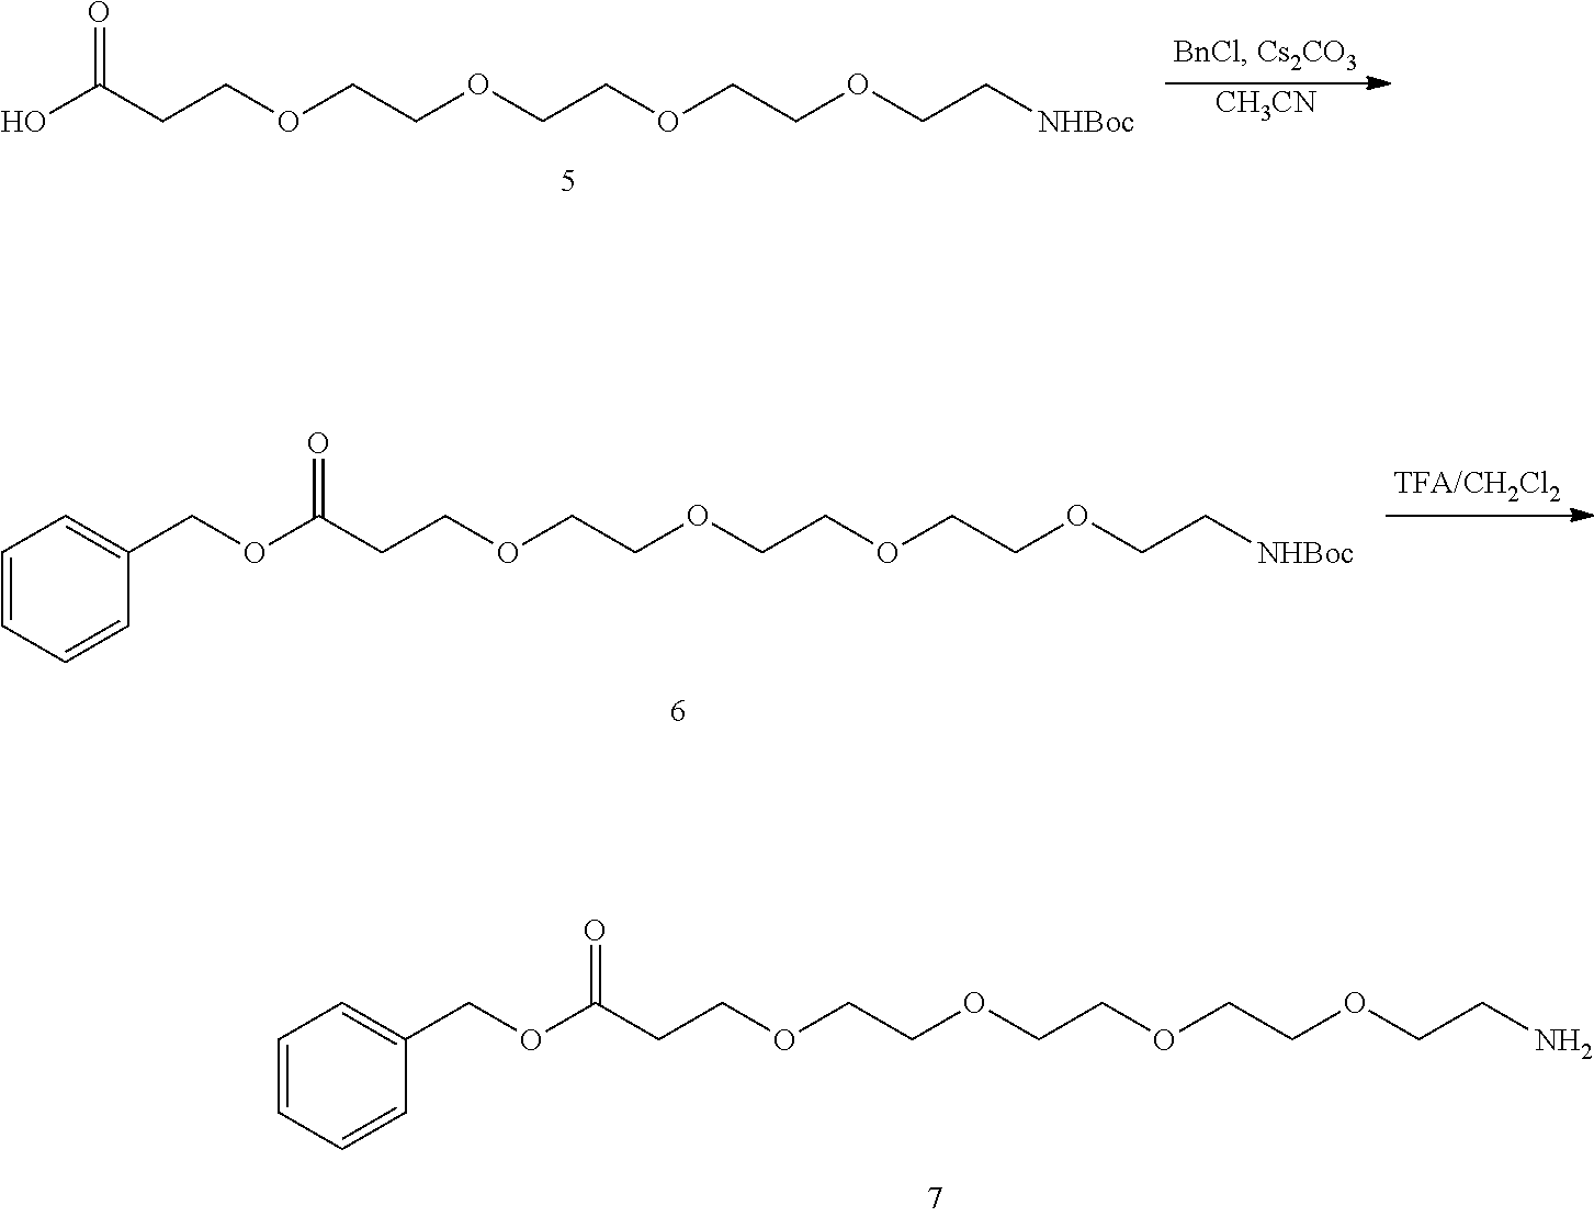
O(C(CCOCCOCCOCCOCCN)=O)CC1=CC=CC=C1.OC(CCOCCOCCOCCOCC[NHBoc])=O.[CH3CN].O(C(CCOCCOCCOCCOCC[NHBoc])=O)CC1=CC=CC=C1
